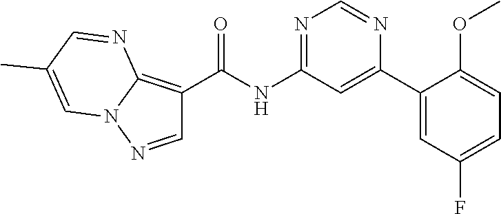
C(NC1=NC=NC(C2=CC(F)=CC=C2OC)=C1)(=O)C1=C2N(N=C1)C=C(C)C=N2
